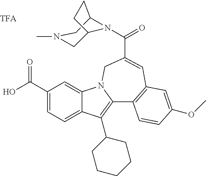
C1(C(O)=O)=CC=C2C(=C1)N1C(=C2C2CCCCC2)C2=C(C=C(C(=O)N3C4CN(C)CC3CC4)C1)C=C(OC)C=C2
